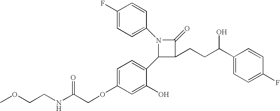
N1(C2=CC=C(F)C=C2)C(C2=CC=C(OCC(NCCOC)=O)C=C2O)C(CCC(C2=CC=C(F)C=C2)O)C1=O
